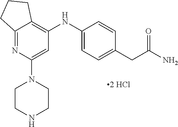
C12=NC(N3CCNCC3)=CC(NC3=CC=C(CC(N)=O)C=C3)=C1CCC2.[2 HCl]
